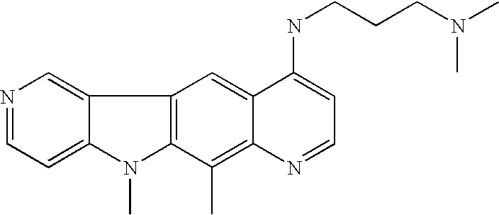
C12=CC=NC=C1C1=C(N2C)C(C)=C2C(=C1)C(NCCCN(C)C)=CC=N2
